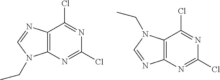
C12=C(N=C(Cl)N=C1Cl)N(CC)C=N2.C12=C(N=C(Cl)N=C1Cl)N=CN2CC
